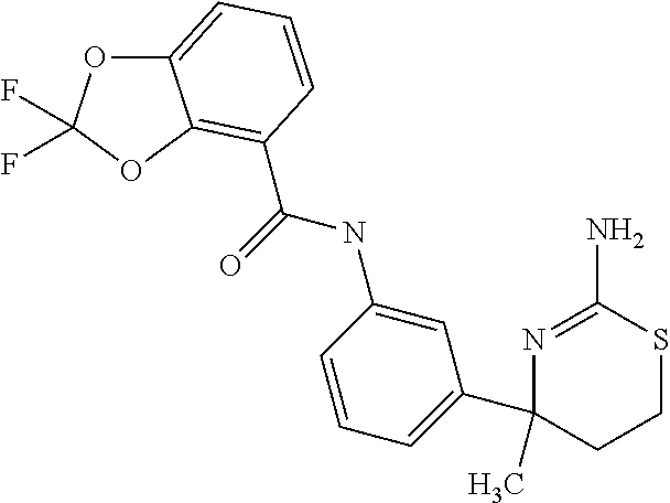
C(=O)(NC1=CC(C2(C)N=C(N)SCC2)=CC=C1)C1=C2C(=CC=C1)OC(F)(F)O2
